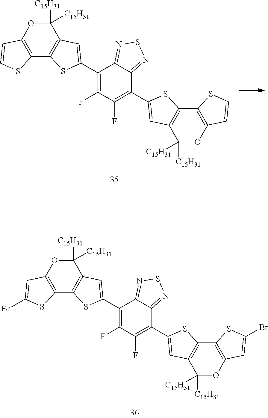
O1C([C15H31])([C15H31])C2=C(C3=C1C=C(Br)S3)SC(C1=C(F)C(F)=C(C3=CC4=C(C5=C(OC4([C15H31])[C15H31])C=C(Br)S5)S3)C3=NSN=C13)=C2.O1C([C15H31])([C15H31])C2=C(C3=C1C=CS3)SC(C1=C(F)C(F)=C(C3=CC4=C(C5=C(OC4([C15H31])[C15H31])C=CS5)S3)C3=NSN=C13)=C2
